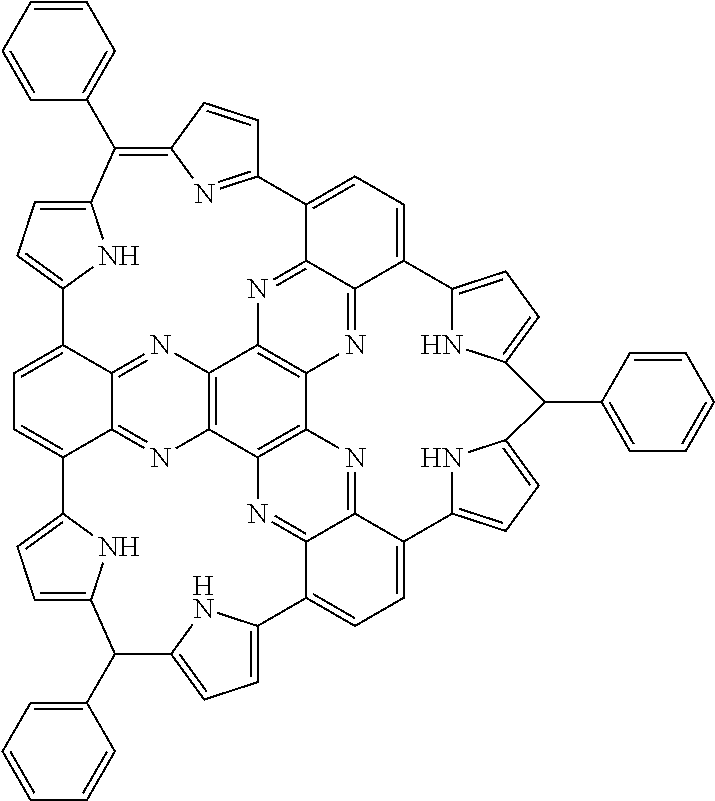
C1=C2C3=NC4=C5N=C3C(=C1)C1=CC=C(N1)C(C1=CC=CC=C1)C1=CC=C(C3=CC=C6C7=NC(=C5N=C73)C3=C4N=C4C(=N3)C(=CC=C4C3=NC(=C(C4=CC=CC=C4)C4=CC=C2N4)C=C3)C2=CC=C(N2)C(C2=CC=CC=C2)C2=CC=C6N2)N1
